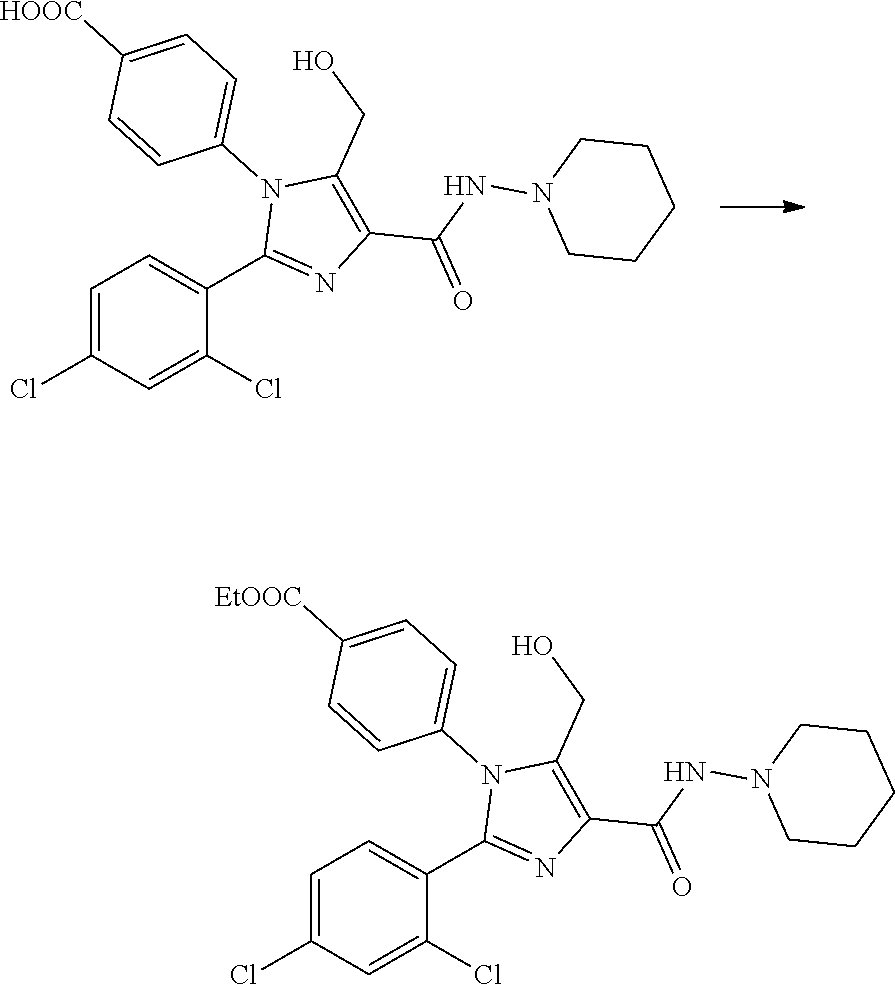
C1CCCCN1NC(C1=C(CO)N(C2=CC=C([HOOC])C=C2)C(C2=CC=C(Cl)C=C2Cl)=N1)=O.C1CCCCN1NC(C1=C(CO)N(C2=CC=C([EtOOC])C=C2)C(C2=CC=C(Cl)C=C2Cl)=N1)=O
